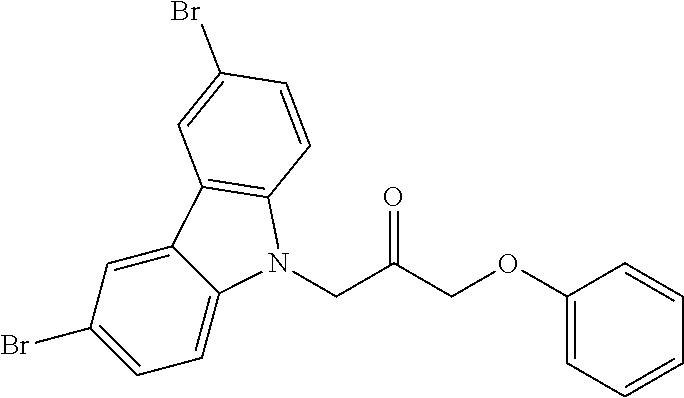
C1=C2C(=CC(Br)=C1)C1=C(N2CC(COC2=CC=CC=C2)=O)C=CC(Br)=C1
